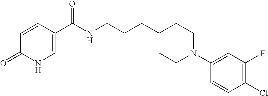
C(NCCCC1CCN(C2=CC(F)=C(Cl)C=C2)CC1)(C1=CNC(=O)C=C1)=O
